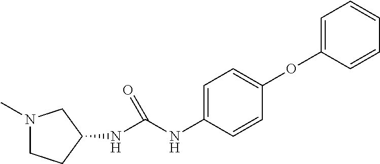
N1(C)CCC(NC(NC2=CC=C(OC3=CC=CC=C3)C=C2)=O)C1
